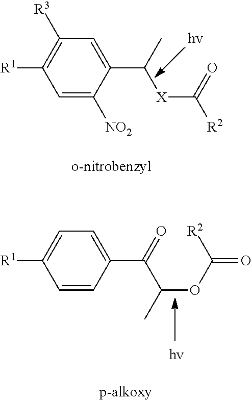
C1=C([NO2])C(C(C)[X]C([R2])=O)=CC([R3])=C1[R1].C1=CC(C(=O)C(C)OC([R2])=O)=CC=C1[R1]
